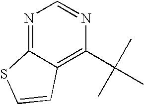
N1=C2C(=C(C(C)(C)C)N=C1)C=CS2
